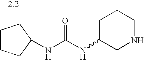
C1CCC(NC(NC2CNCCC2)=O)C1
